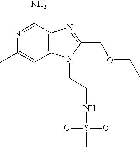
N1=C(N)C2=C(C(C)=C1C)N(CCNS(C)(=O)=O)C(COCC)=N2
